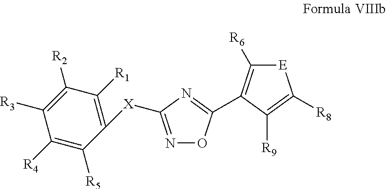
C1([R5])=C([R4])C([R3])=C([R2])C([R1])=C1[X]C1=NOC(C2=C([R6])[E]C([R8])=C2[R9])=N1
